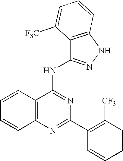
C12=C(N=C(C3=C([CF3])C=CC=C3)N=C1NC1=NNC3=C1C([F3C])=CC=C3)C=CC=C2
